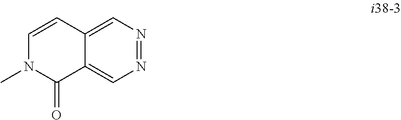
C1=CC2=CN=NC=C2C(=O)N1C
